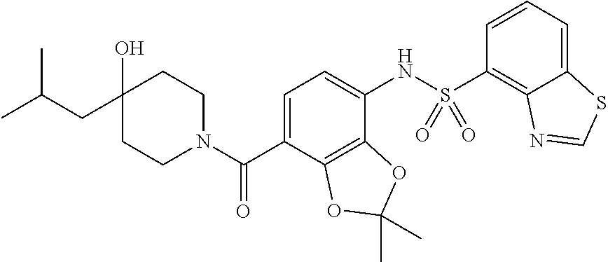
C1CN(C(C2=CC=C(NS(C3=C4C(=CC=C3)SC=N4)(=O)=O)C3=C2OC(C)(C)O3)=O)CCC1(O)CC(C)C
